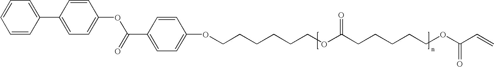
C1(C(=O)OC2=CC=C(C3=CC=CC=C3)C=C2)=CC=C(OCCCCCCOC(CCCCCOC(C=C)=O)=O)C=C1
